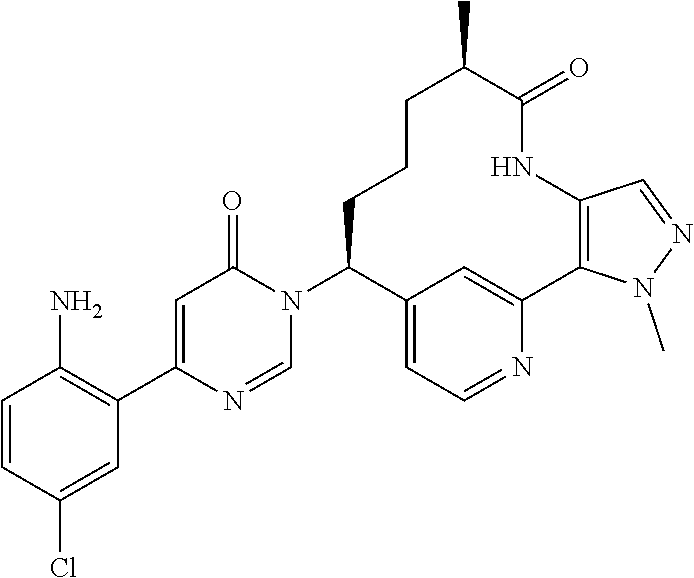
C1=CC(Cl)=CC(C2=CC(=O)N(C3C4=CC=NC(=C4)C4=C(NC(=O)C(C)CCC3)C=NN4C)C=N2)=C1N
